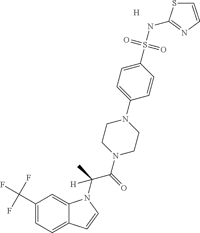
[H].C1(C(F)(F)F)=CC=C2C(=C1)N(C(C)(C(=O)N1CCN(C3=CC=C(S(NC4=NC=CS4)(=O)=O)C=C3)CC1)[H])C=C2
